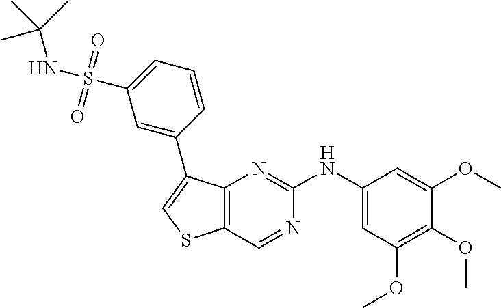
C1(OC)=C(OC)C=C(NC2=NC3=C(C=N2)SC=C3C2=CC(S(NC(C)(C)C)(=O)=O)=CC=C2)C=C1OC
